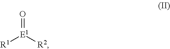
[R1][E1]([R2])=O
